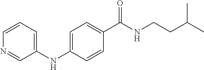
C1(NC2=CC=C(C(NCCC(C)C)=O)C=C2)=CC=CN=C1
